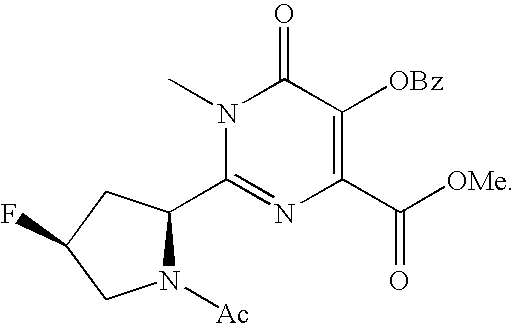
N1([Ac])C(C2=NC(C([OMe])=O)=C([OBz])C(=O)N2C)CC(F)C1
